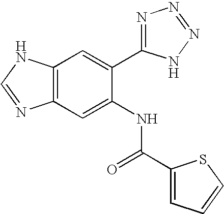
C12=C(C=C(NC(C3=CC=CS3)=O)C(C3=NN=NN3)=C1)N=CN2
